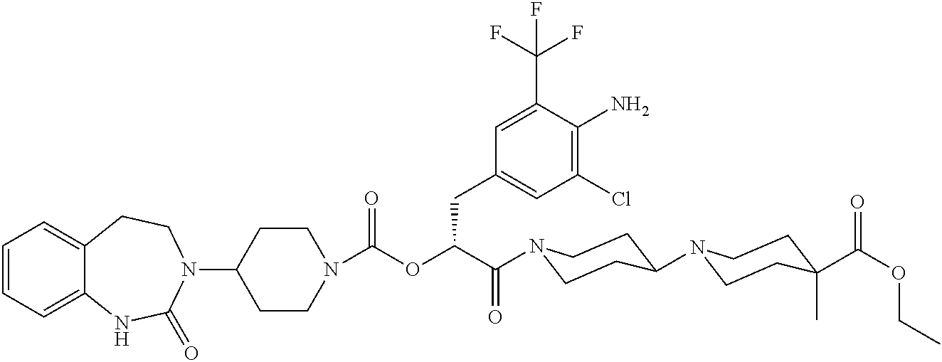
C1(N2CCC3=CC=CC=C3NC2=O)CCN(C(=O)OC(C(=O)N2CCC(N3CCC(C(OCC)=O)(C)CC3)CC2)CC2=CC(Cl)=C(N)C(C(F)(F)F)=C2)CC1
